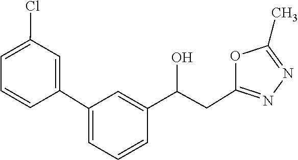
C1(C)=NN=C(CC(C2=CC(C3=CC(Cl)=CC=C3)=CC=C2)O)O1
